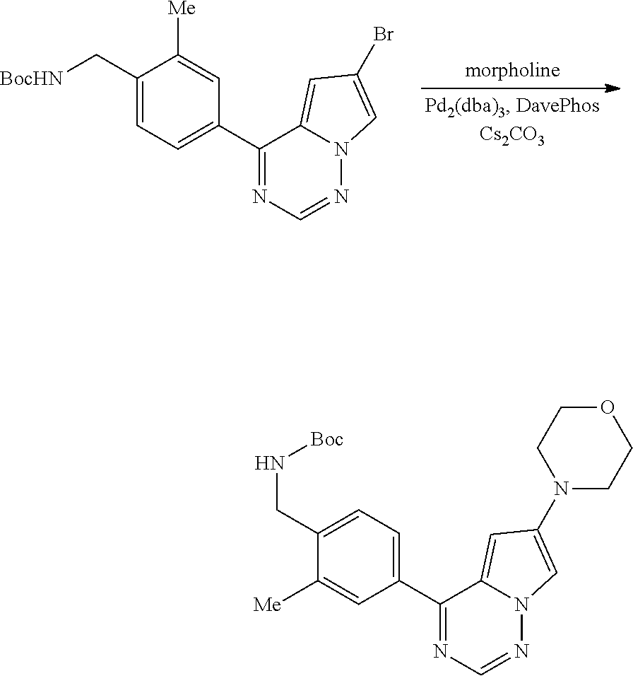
C1(C[BocHN])=CC=C(C2=NC=NN3C2=CC(Br)=C3)C=C1[Me].C1(CN[Boc])=CC=C(C2=NC=NN3C2=CC(N2CCOCC2)=C3)C=C1[Me]
